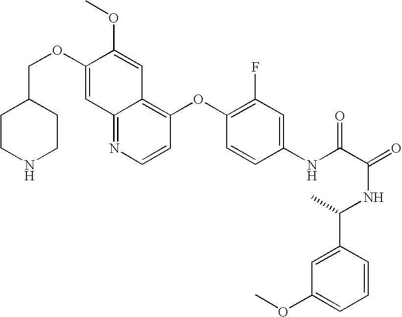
C(OC1=CC2=NC=CC(OC3=C(F)C=C(NC(C(=O)NC(C4=CC(OC)=CC=C4)C)=O)C=C3)=C2C=C1OC)C1CCNCC1
